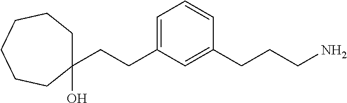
C1(CCC2=CC=CC(CCCN)=C2)(O)CCCCCC1
